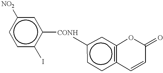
c1c(I)c([CONH]C2CCC3=C(C2)OC(=O)C=C3)cc([NO2])c1
